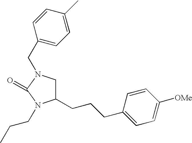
C1C(CCCC2=CC=C([OMe])C=C2)N(CCC)C(=O)N1CC1=CC=C(C)C=C1
